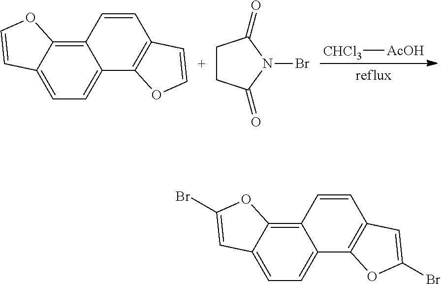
C12=C3C(=CC=C1C1=C(C=C2)C=CO1)C=CO3.C1CC(=O)N(Br)C1=O.[CHCl3][AcOH].C12=C3C(=CC=C1C1=C(C=C2)C=C(Br)O1)C=C(Br)O3
